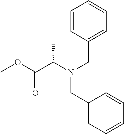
C1(CN(C(C(OC)=O)C)CC2=CC=CC=C2)=CC=CC=C1
